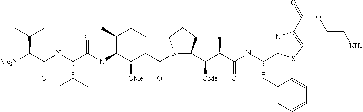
N1(C(CC(C(N(C)C(C(NC(C([Me2N])C(C)C)=O)C(C)C)=O)C(C)CC)[OMe])=O)C(C(C(C(NC(CC2=CC=CC=C2)C2=NC(C(OCCN)=O)=CS2)=O)C)[OMe])CCC1
